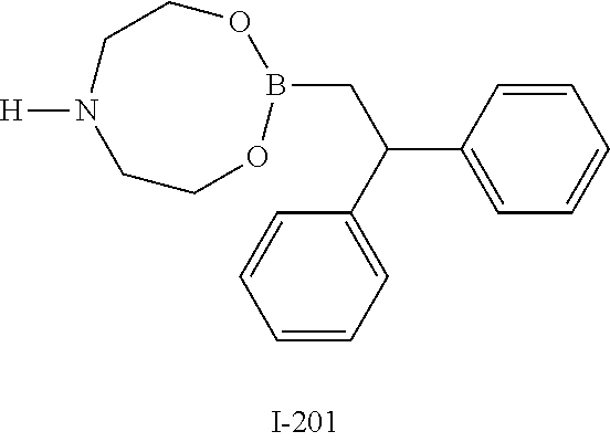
B1(CC(C2=CC=CC=C2)C2=CC=CC=C2)OCCN([H])CCO1
